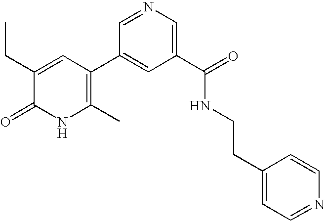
CCC1=CC(C2=CC(C(=O)NCCC3=CC=NC=C3)=CN=C2)=C(C)NC1=O
